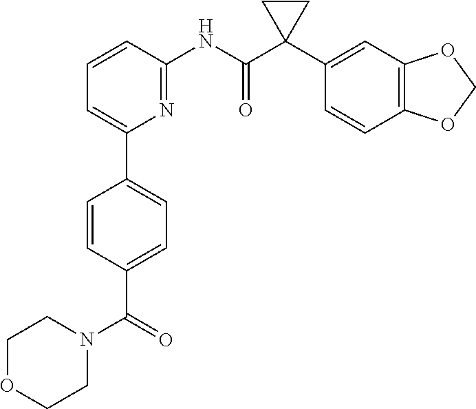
C1=C(C2=CC=C(C(=O)N3CCOCC3)C=C2)N=C(NC(C2(C3=CC4=C(C=C3)OCO4)CC2)=O)C=C1
